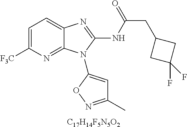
[C17H14F5N5O2].C1=C([F3C])N=C2C(=C1)N=C(NC(CC1CC(F)(F)C1)=O)N2C1=CC(C)=NO1
